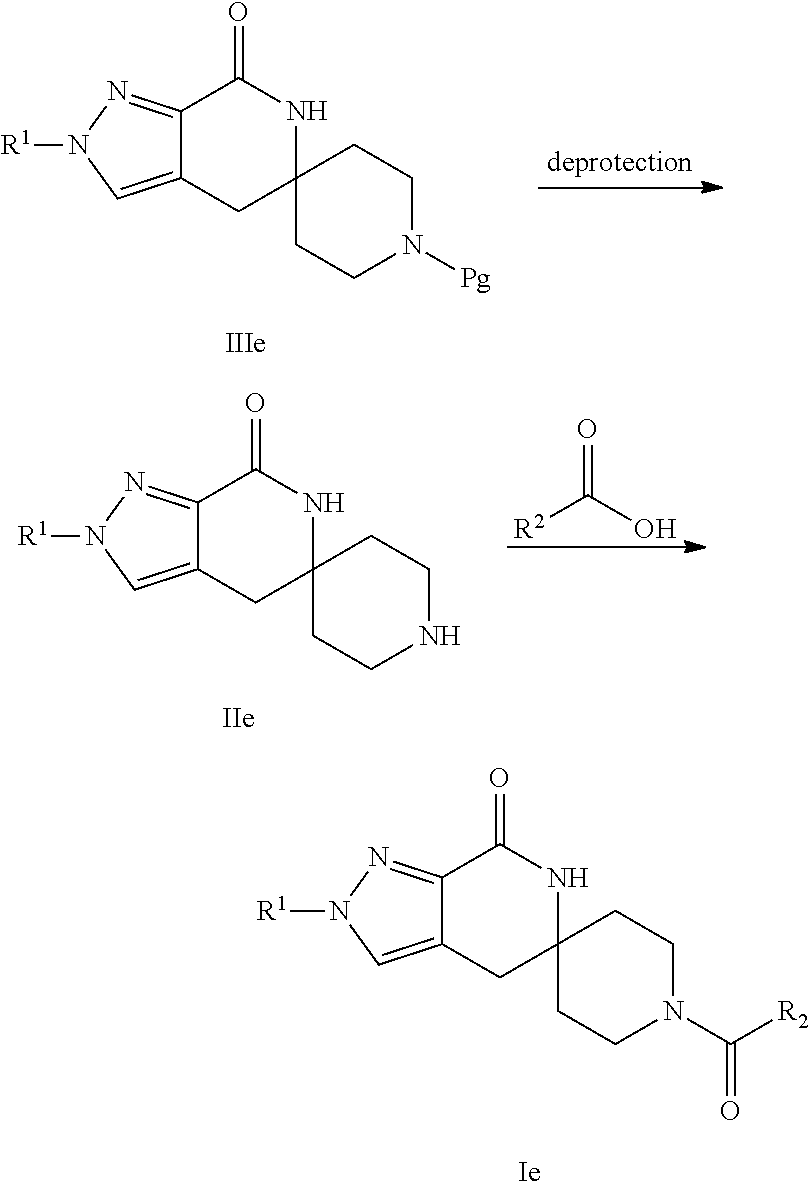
C12=CN([R1])N=C1C(=O)NC1(C2)CCN([Pg])CC1.C12=CN([R1])N=C1C(=O)NC1(C2)CCNCC1.[R2]C(O)=O.C12=CN([R1])N=C1C(=O)NC1(C2)CCN(C([R2])=O)CC1
